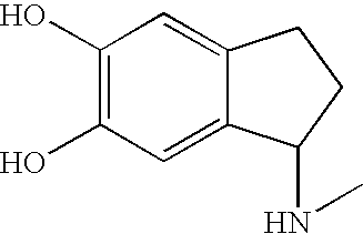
C1(O)=C(O)C=C2C(=C1)CCC2NC
